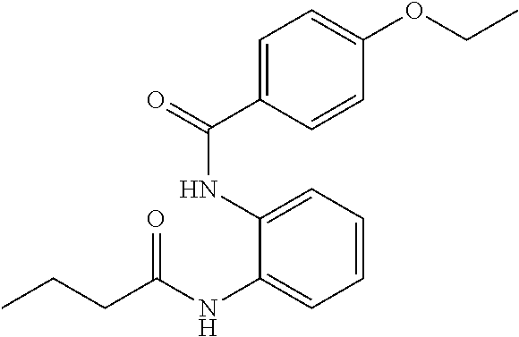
C1=C(C(=O)NC2=CC=CC=C2NC(CCC)=O)C=CC(OCC)=C1
